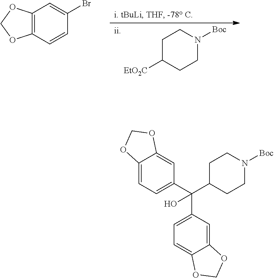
C12=C(C=CC(Br)=C1)OCO2.C1C([EtO2C])CCN([Boc])C1.C1C(C(C2=CC=C3C(=C2)OCO3)(C2=CC=C3C(=C2)OCO3)O)CCN([Boc])C1
